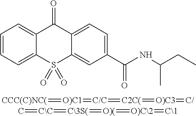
C1=CC=C2C(=C1)C(=O)C1=CC=C(C(NC(CC)C)=O)C=C1S2(=O)=O.[CCC(C)NC(]=[O)C1]=[C/C]=[C2C(]=[O)C3]=[C/].C=[C\C]=[C\3S(]=[O)(]=[O)C\2]=[C\1]
